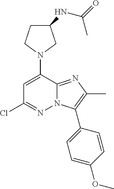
N1(C2=CC(Cl)=NN3C2=NC(C)=C3C2=CC=C(OC)C=C2)CC(NC(=O)C)CC1
